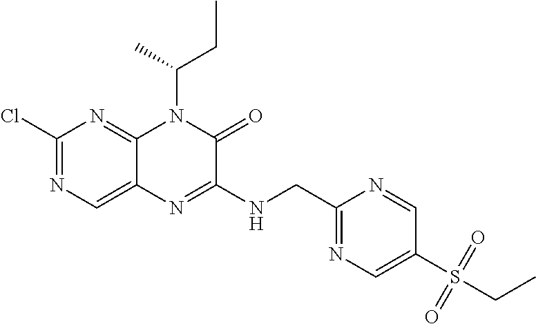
C1(Cl)=NC=C2C(=N1)N(C(C)CC)C(=O)C(NCC1=NC=C(S(CC)(=O)=O)C=N1)=N2
